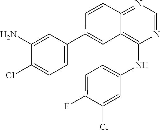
C1(C2=CC3=C(NC4=CC=C(F)C(Cl)=C4)N=CN=C3C=C2)=CC=C(Cl)C(N)=C1
